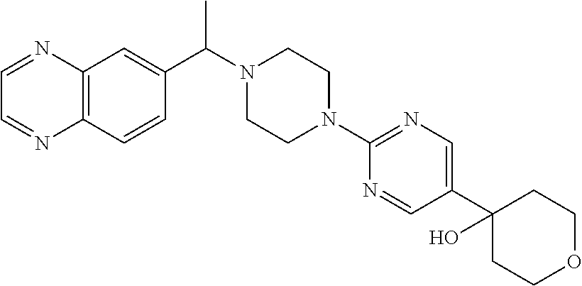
C12=C(C=CC(C(N3CCN(C4=NC=C(C5(O)CCOCC5)C=N4)CC3)C)=C1)N=CC=N2
